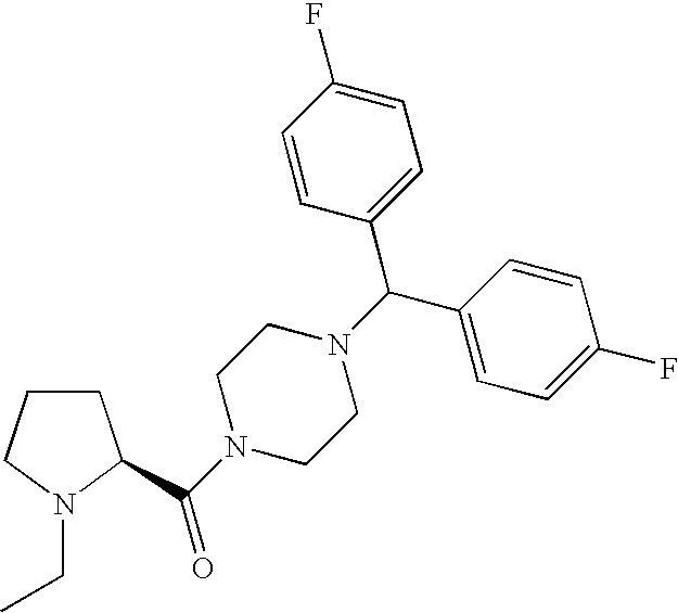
C1CCN(CC)C1C(N1CCN(C(C2=CC=C(F)C=C2)C2=CC=C(F)C=C2)CC1)=O
